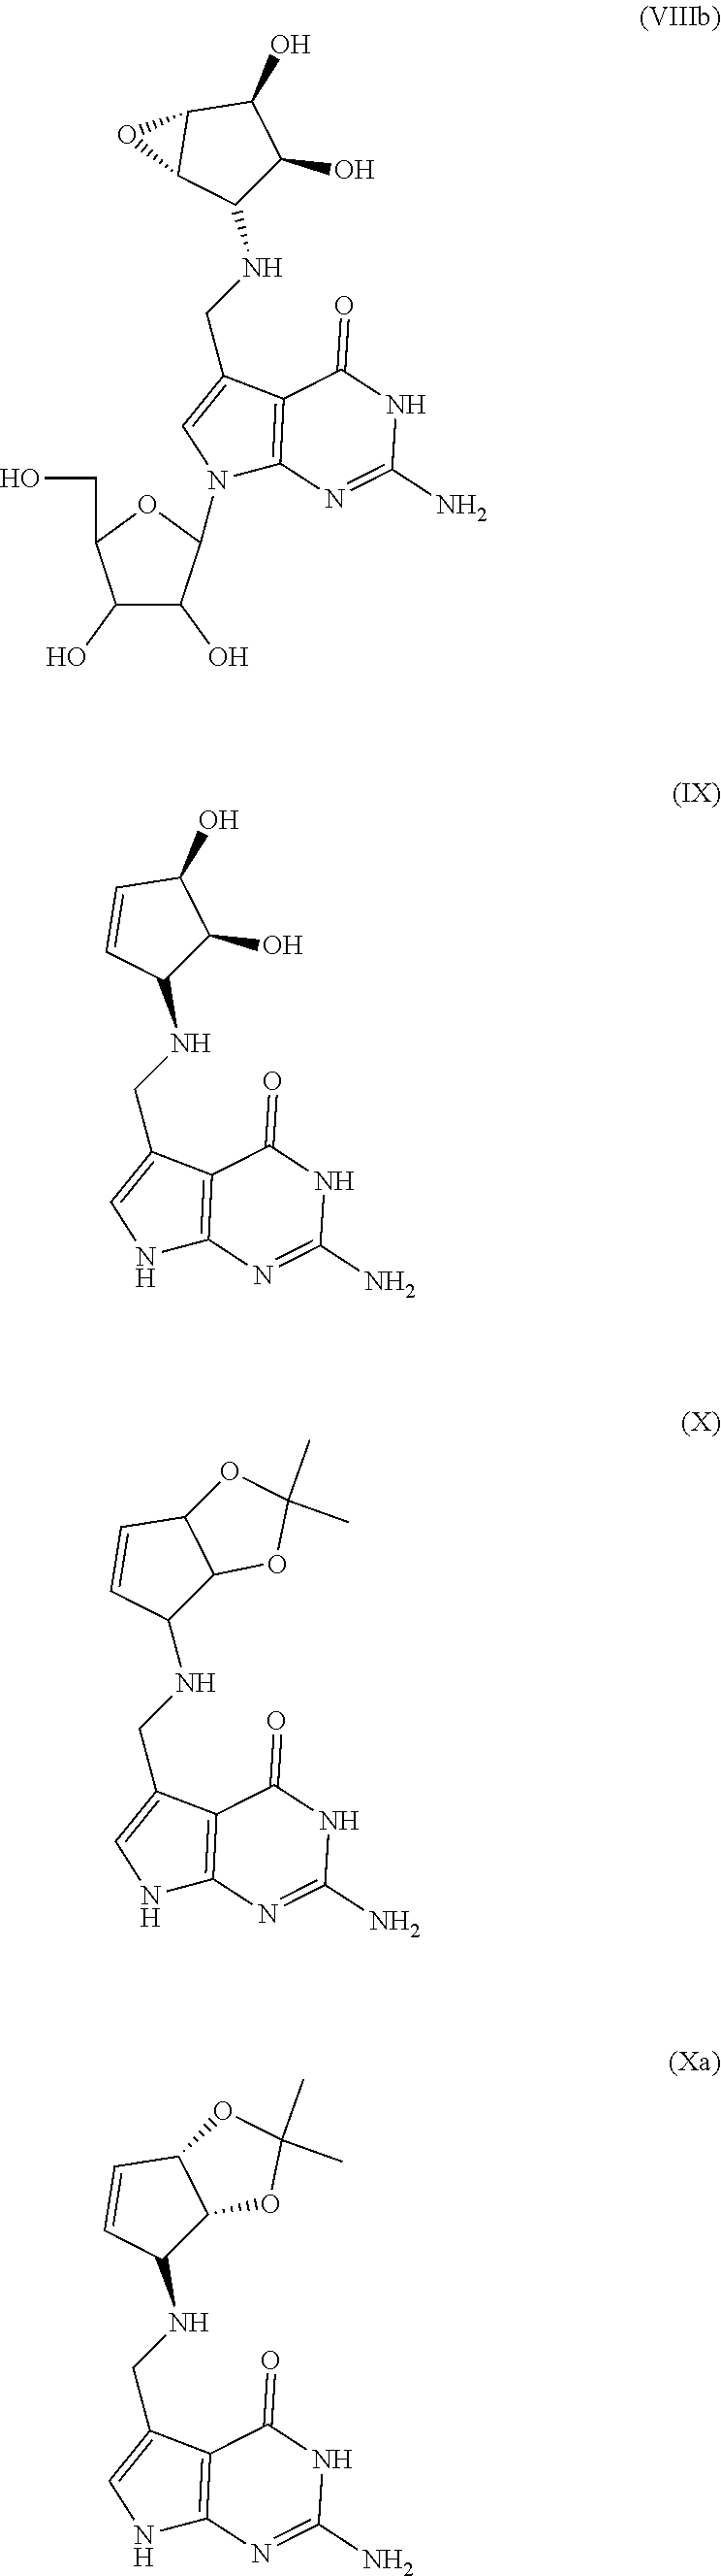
C1(O)C(O)C(N2C3=C(C(CNC4C(O)C(O)C5C4O5)=C2)C(=O)NC(N)=N3)OC1CO.N1C2=C(C(CNC3C(O)C(O)C=C3)=C1)C(=O)NC(N)=N2.N1C2=C(C(CNC3C4C(C=C3)OC(C)(C)O4)=C1)C(=O)NC(N)=N2.N1C2=C(C(CNC3C4C(C=C3)OC(C)(C)O4)=C1)C(=O)NC(N)=N2
